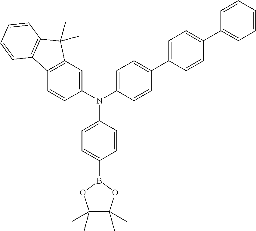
C1(C)(C)C(C)(C)OB(C2=CC=C(N(C3=CC4=C(C=C3)C3=C(C4(C)C)C=CC=C3)C3=CC=C(C4=CC=C(C5=CC=CC=C5)C=C4)C=C3)C=C2)O1
